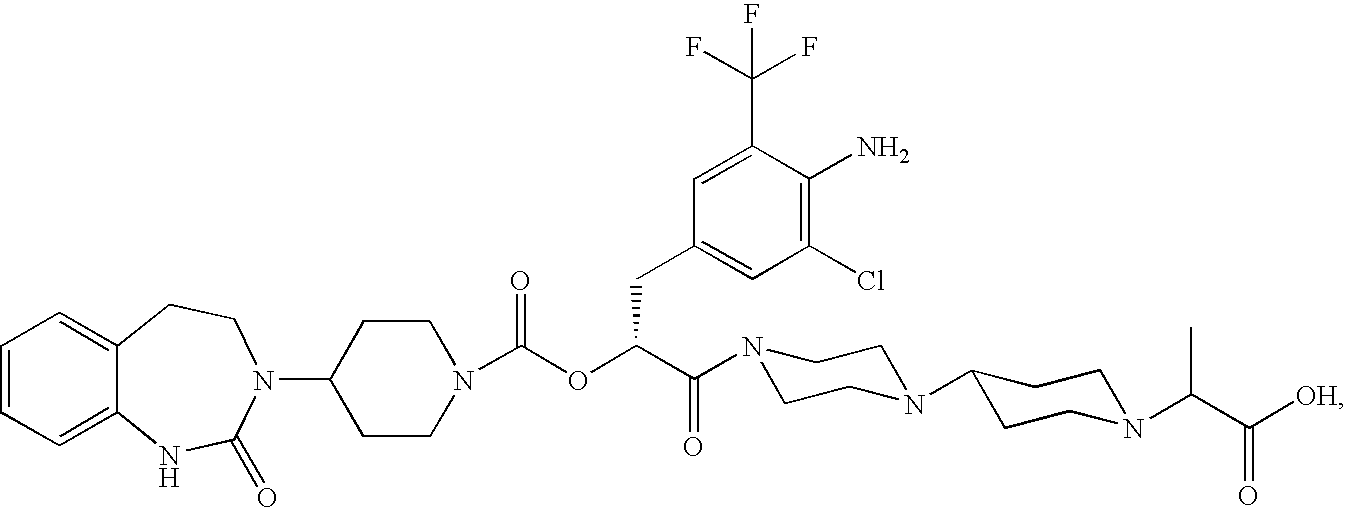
C1=CC=C2C(=C1)CCN(C1CCN(C(OC(C(=O)N3CCN(C4CCN(C(C([OH])=O)C)CC4)CC3)CC3=CC(Cl)=C(N)C(C(F)(F)F)=C3)=O)CC1)C(=O)N2
